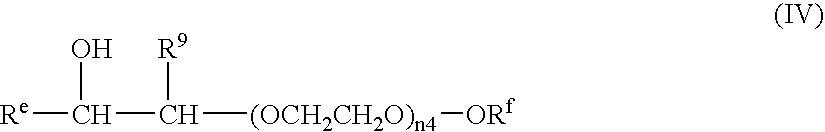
[Re]C(O)C([R9])[(OCH2CH2O)n4][ORf]
